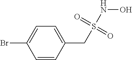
C1=CC(CS(NO)(=O)=O)=CC=C1Br
